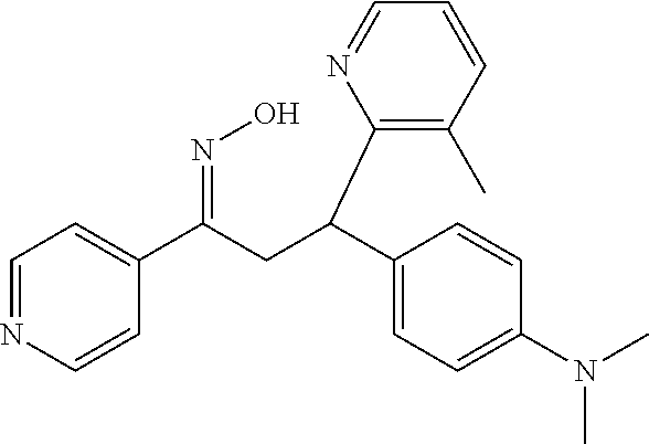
C1=NC=CC(C(CC(C2=CC=C(N(C)C)C=C2)C2=C(C)C=CC=N2)=NO)=C1
